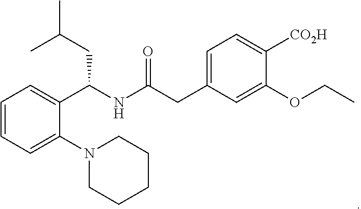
C1=CC=C(N2CCCCC2)C(C(NC(=O)CC2=CC=C([CO2H])C(OCC)=C2)CC(C)C)=C1
